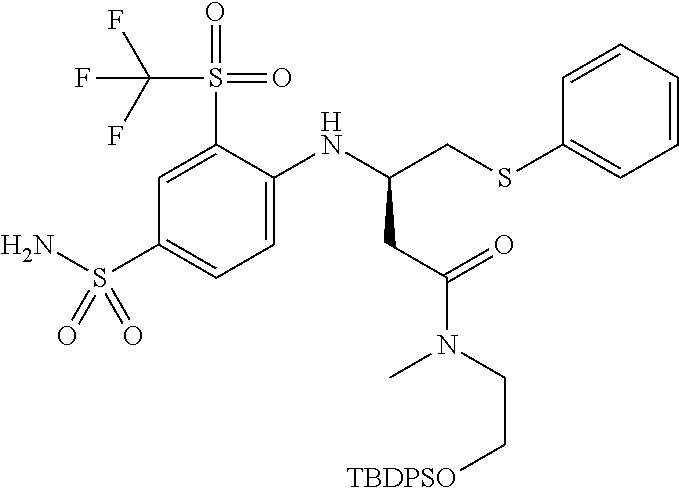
CN(CC[TBDPSO])C(CC(CSC1=CC=CC=C1)NC1=CC=C(S(N)(=O)=O)C=C1S(=O)(=O)C(F)(F)F)=O
